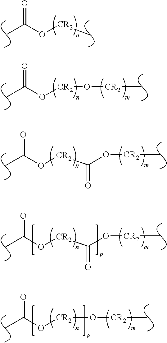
CC(O[CR2]C(O[CR2]C)=O)=O.CC(O[CR2]O[CR2]C)=O.CC(O[CR2]C)=O.CC(O[CR2]O[CR2]C)=O.CC(O[CR2]C(O[CR2]C)=O)=O
